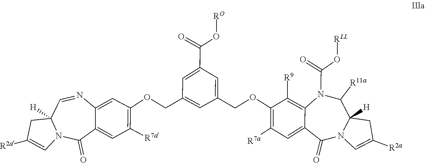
O(C(=O)N1C([R11a])C2([H])CC([R2a])=CN2C(=O)C2=CC([R7a])=C(OCC3=CC(C(O[RO])=O)=CC(COC4=C([R7a])C=C5C(=O)N6C([H])(CC([R2a])=C6)C=NC5=C4)=C3)C([R9])=C12)[RLL]
